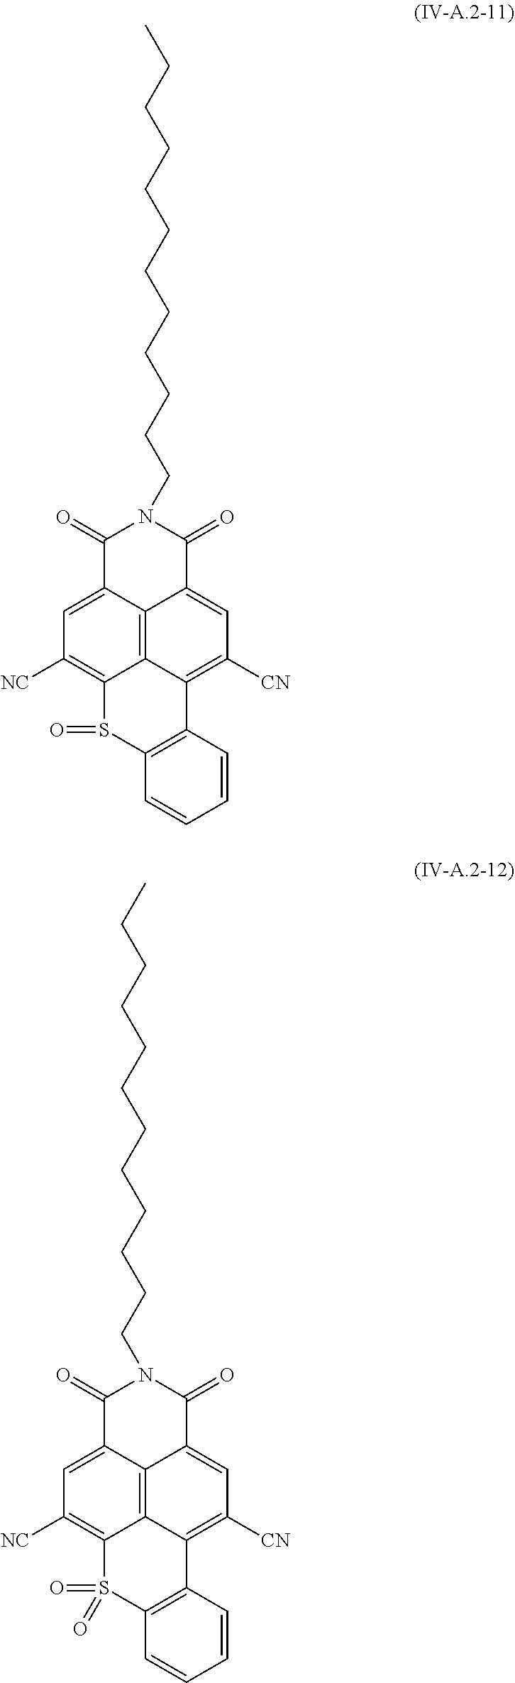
N1(CCCCCCCCCCCC)C(=O)C2=CC([NC])=C3C4=C2C(=CC([CN])=C4C2=C(S3=O)C=CC=C2)C1=O.N1(CCCCCCCCCCCC)C(=O)C2=CC([NC])=C3C4=C2C(=CC([CN])=C4C2=C(S3(=O)=O)C=CC=C2)C1=O
